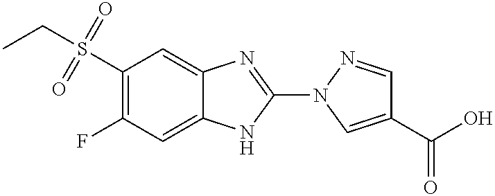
S(C1=C(F)C=C2C(=C1)N=C(N1C=C(C(=O)O)C=N1)N2)(CC)(=O)=O
